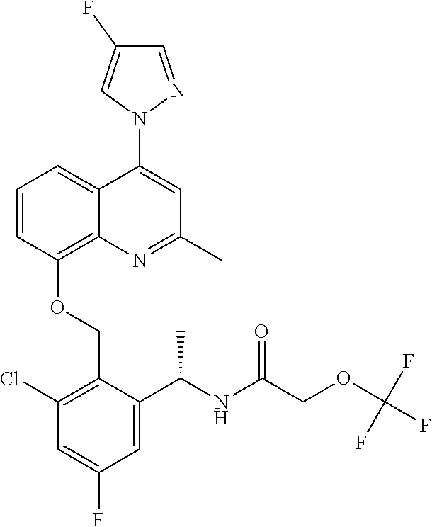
C1=CC(OCC2=C(Cl)C=C(F)C=C2C(NC(COC(F)(F)F)=O)C)=C2C(=C1)C(N1N=CC(F)=C1)=CC(C)=N2
